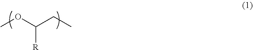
C([R])(OC)CC
